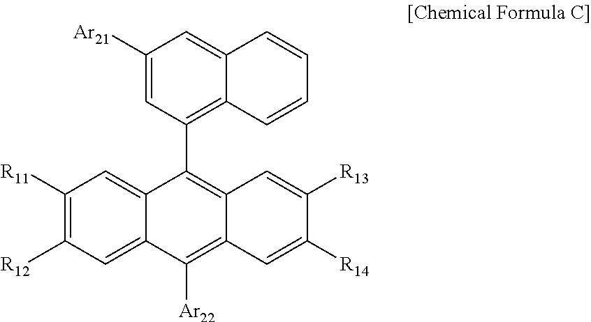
C1([Ar21])=CC(C2=C3C(=C([Ar22])C4=CC([R12])=C([R11])C=C42)C=C([R14])C([R13])=C3)=C2C(=C1)C=CC=C2
